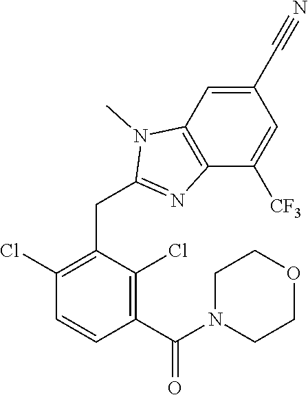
C1(Cl)=C(CC2=NC3=C(N2C)C=C(C#N)C=C3[CF3])C(Cl)=C(C(N2CCOCC2)=O)C=C1
